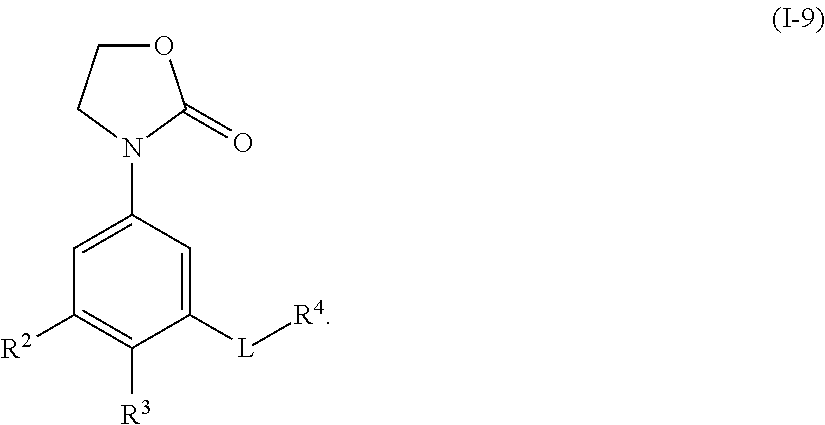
C1(N2CCOC2=O)=CC([R2])=C([R3])C([L][R4])=C1
